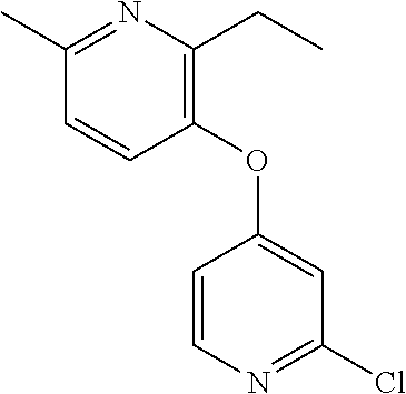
C1(C)=NC(CC)=C(OC2=CC(Cl)=NC=C2)C=C1
